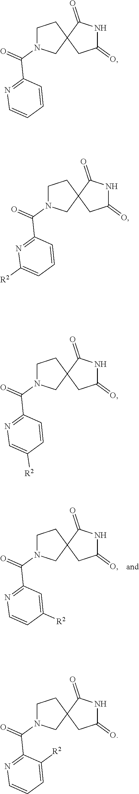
C1N(C(=O)C2=NC=CC([R2])=C2)CC2(C1)CC(=O)NC2=O.C1N(C(=O)C2=NC=CC=C2)CC2(C1)CC(=O)NC2=O.C1N(C(=O)C2=NC([R2])=CC=C2)CC2(C1)CC(=O)NC2=O.C1N(C(=O)C2=NC=C([R2])C=C2)CC2(C1)CC(=O)NC2=O.C1N(C(=O)C2=NC=CC=C2[R2])CC2(C1)CC(=O)NC2=O
